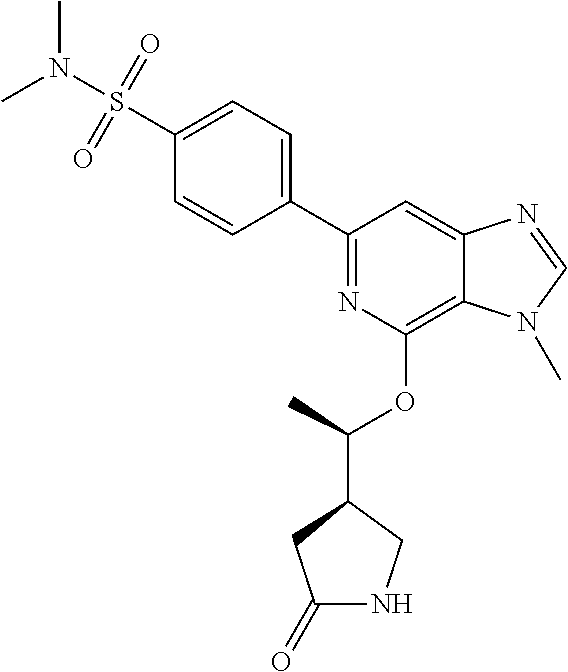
N1=C(C2=CC=C(S(N(C)C)(=O)=O)C=C2)C=C2C(=C1OC(C)C1CNC(=O)C1)N(C)C=N2
